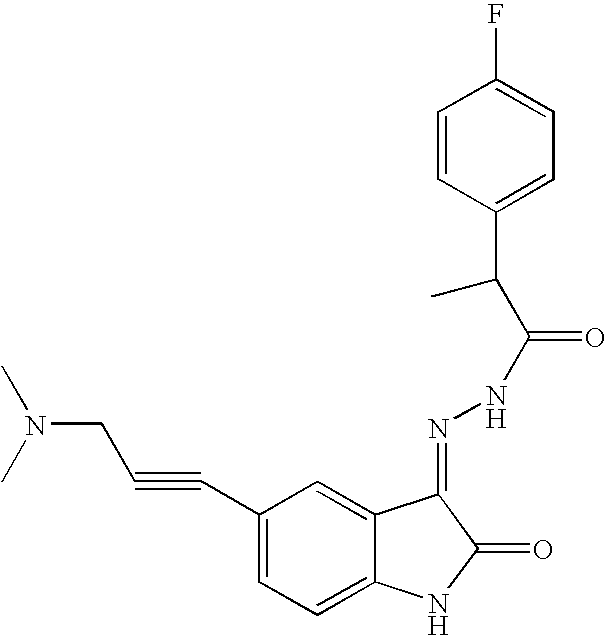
CN(C)CC#CC1=CC=C2C(=C1)C(=NNC(=O)C(C1=CC=C(F)C=C1)C)C(=O)N2
